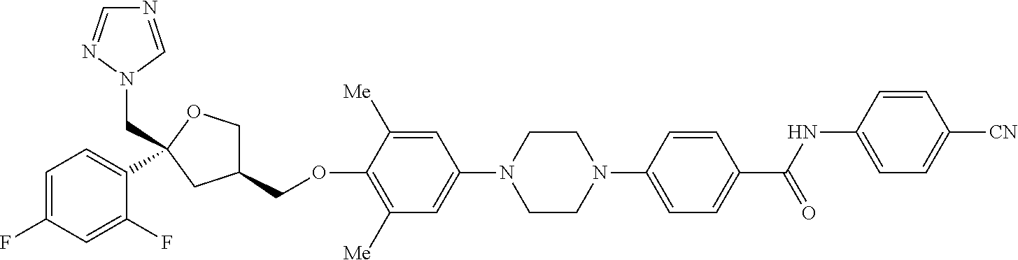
C1=C(F)C=C(F)C(C2(CN3C=NC=N3)OCC(COC3=C([Me])C=C(N4CCN(C5=CC=C(C(NC6=CC=C([CN])C=C6)=O)C=C5)CC4)C=C3[Me])C2)=C1
